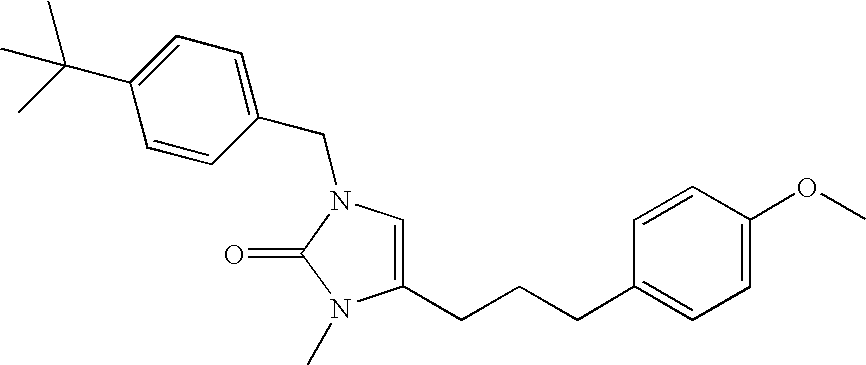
C1(CCCC2=CC=C(OC)C=C2)=CN(CC2=CC=C(C(C)(C)C)C=C2)C(=O)N1C
